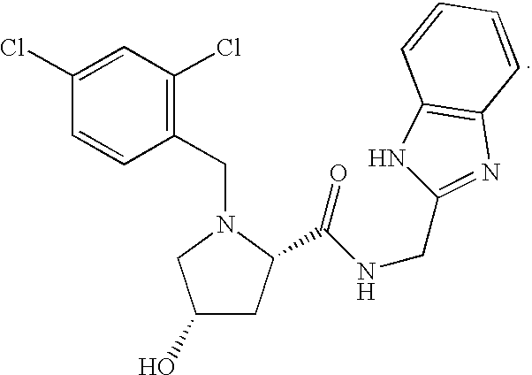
C1(O)CC(C(NCC2=NC3=C(N2)C=CC=C3)=O)N(CC2=C(Cl)C=C(Cl)C=C2)C1
